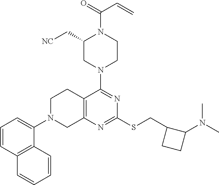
C1=CC2=C(C(N3CC4=C(CC3)C(N3CCN(C(=O)C=C)C(C[NC])C3)=NC(SCC3CCC3N(C)C)=N4)=C1)C=CC=C2
